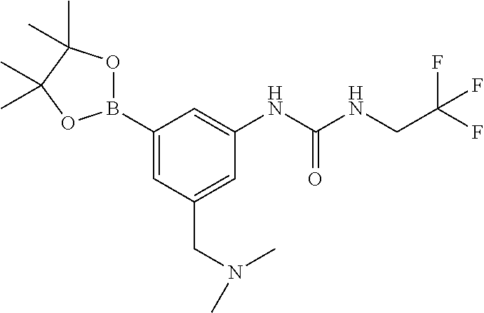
C(C1=CC(NC(NCC(F)(F)F)=O)=CC(B2OC(C)(C)C(C)(C)O2)=C1)N(C)C
